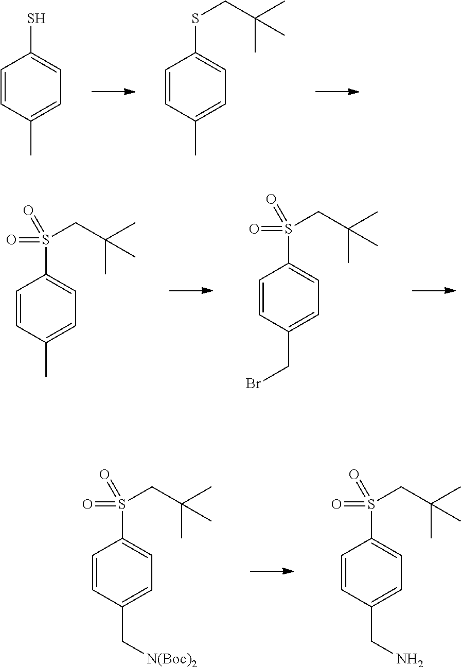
C1=C(C)C=CC(S)=C1.C1=C(C)C=CC(SCC(C)(C)C)=C1.C1=C(CBr)C=CC(S(CC(C)(C)C)(=O)=O)=C1.C1=C(C)C=CC(S(CC(C)(C)C)(=O)=O)=C1.C1=C(CN)C=CC(S(CC(C)(C)C)(=O)=O)=C1.C1=C(C[N(Boc)2])C=CC(S(CC(C)(C)C)(=O)=O)=C1
